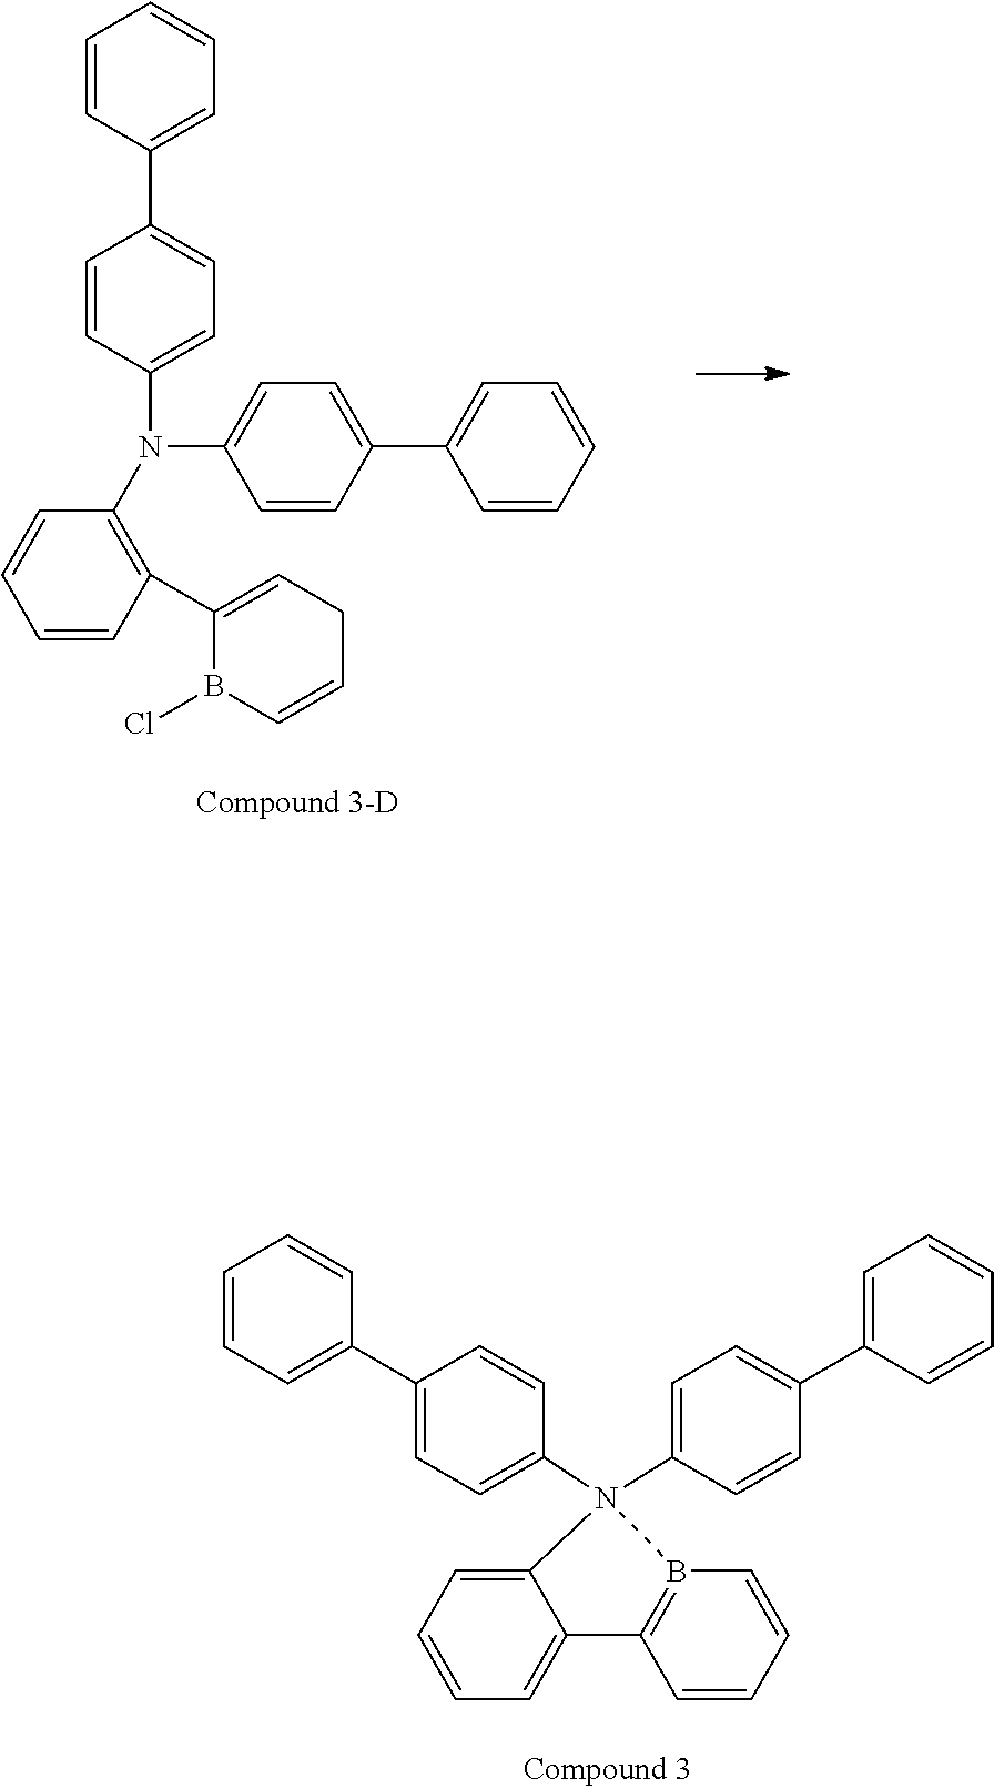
C1=CC=CB2=C1C1=CC=CC=C1N2(C1=CC=C(C2=CC=CC=C2)C=C1)C1=CC=C(C2=CC=CC=C2)C=C1.C1=CC(N(C2=CC=C(C3=CC=CC=C3)C=C2)C2=C(C3=CCC=CB3Cl)C=CC=C2)=CC=C1C1=CC=CC=C1
